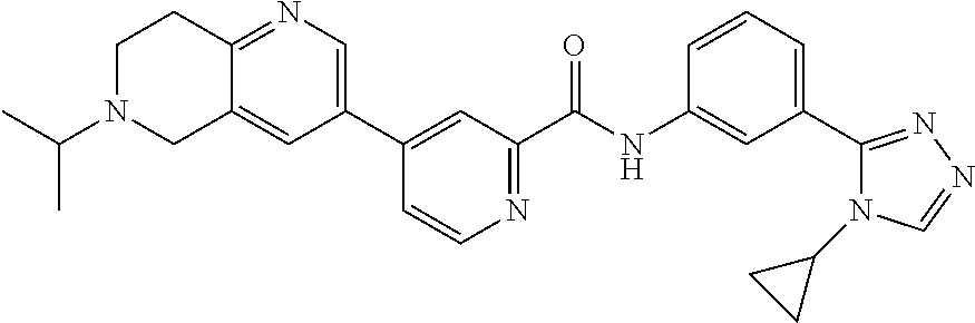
C1=CC=C(C2=NN=CN2C2CC2)C=C1NC(C1=NC=CC(C2=CN=C3C(=C2)CN(C(C)C)CC3)=C1)=O
